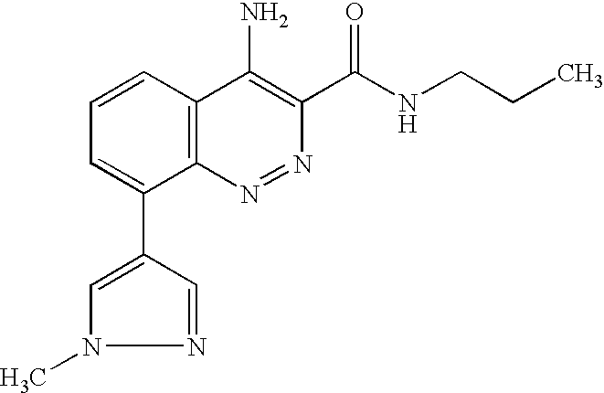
C1=CC2=C(C(C3=CN(C)N=C3)=C1)N=NC(C(NCCC)=O)=C2N
